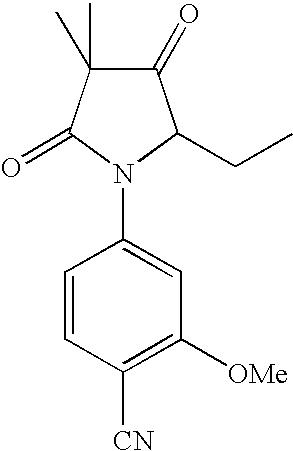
C1=CC([CN])=C([OMe])C=C1N1C(CC)C(=O)C(C)(C)C1=O
